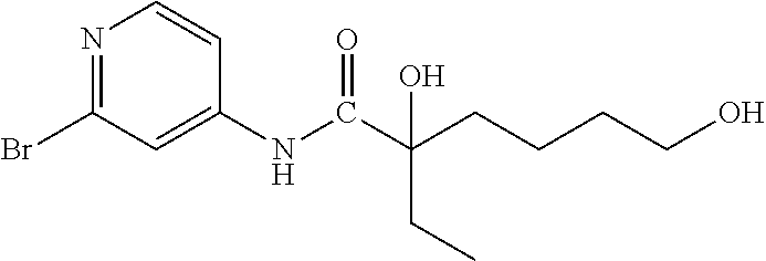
N1=C(Br)C=C(NC(C(CCCCO)(CC)O)=O)C=C1
